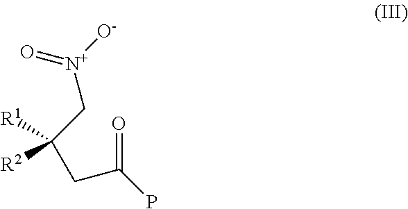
O=C(P)CC(C[N+]([O-])=O)([R1])[R2]
